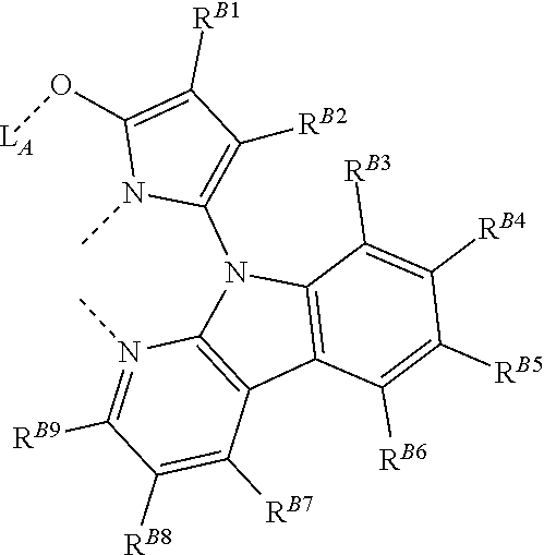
C12=C(C([RB3])=C([RB4])C([RB5])=C1[RB6])N(C1=C([RB2])C([RB1])=C(O[LA])N1C)C1=C2C([RB7])=C([RB8])C([RB9])=N1C
